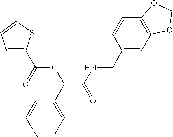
C(C(NCC1=CC2=C(C=C1)OCO2)=O)(C1=CC=NC=C1)OC(C1=CC=CS1)=O
